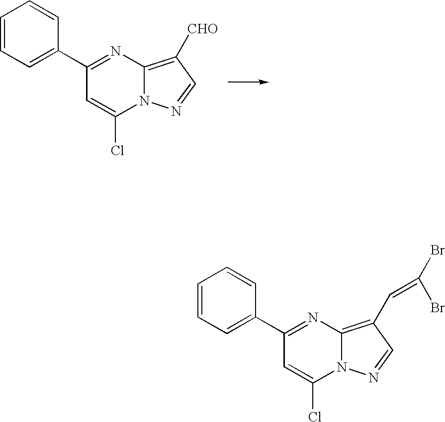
C1(C2=CC=CC=C2)=NC2=C([CHO])C=NN2C(Cl)=C1.C1(C2=CC=CC=C2)=NC2=C(C=C(Br)Br)C=NN2C(Cl)=C1
